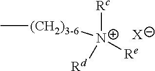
C[(CH2)3-6][N+]([Rc])([Re])[Rd].[X]
